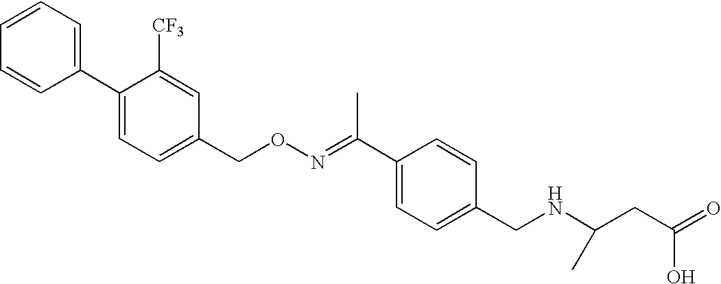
C1([CF3])=CC(CON=C(C2=CC=C(CNC(CC(=O)O)C)C=C2)C)=CC=C1C1=CC=CC=C1
